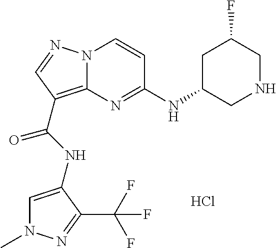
N12C(=C(C(NC3=CN(C)N=C3C(F)(F)F)=O)C=N1)N=C(NC1CNCC(F)C1)C=C2.Cl
